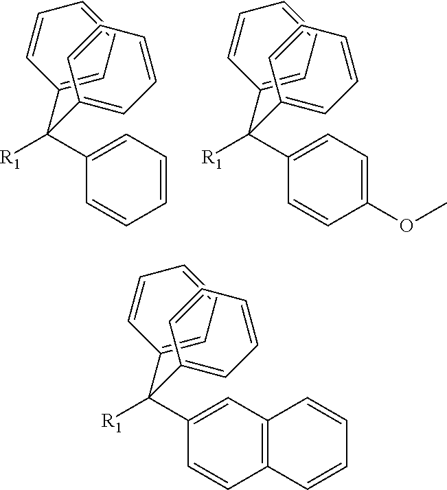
C1(C([R1])(C2=CC=CC=C2)C2=CC=CC=C2)=CC=CC=C1.C1(C([R1])(C2=CC=CC=C2)C2=CC=CC=C2)=CC=C(OC)C=C1.C1(C([R1])(C2=CC=CC=C2)C2=CC=CC=C2)=CC2=C(C=C1)C=CC=C2
